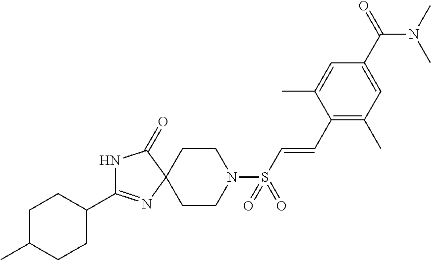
C1C(C)CCC(C2=NC3(C(=O)N2)CCN(S(C=CC2=C(C)C=C(C(=O)N(C)C)C=C2C)(=O)=O)CC3)C1
